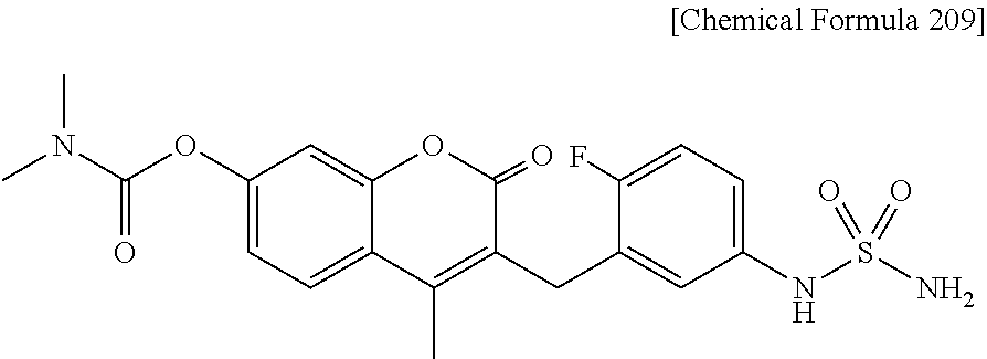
CN(C(OC1=CC=C2C(=C1)OC(=O)C(CC1=CC(NS(N)(=O)=O)=CC=C1F)=C2C)=O)C
